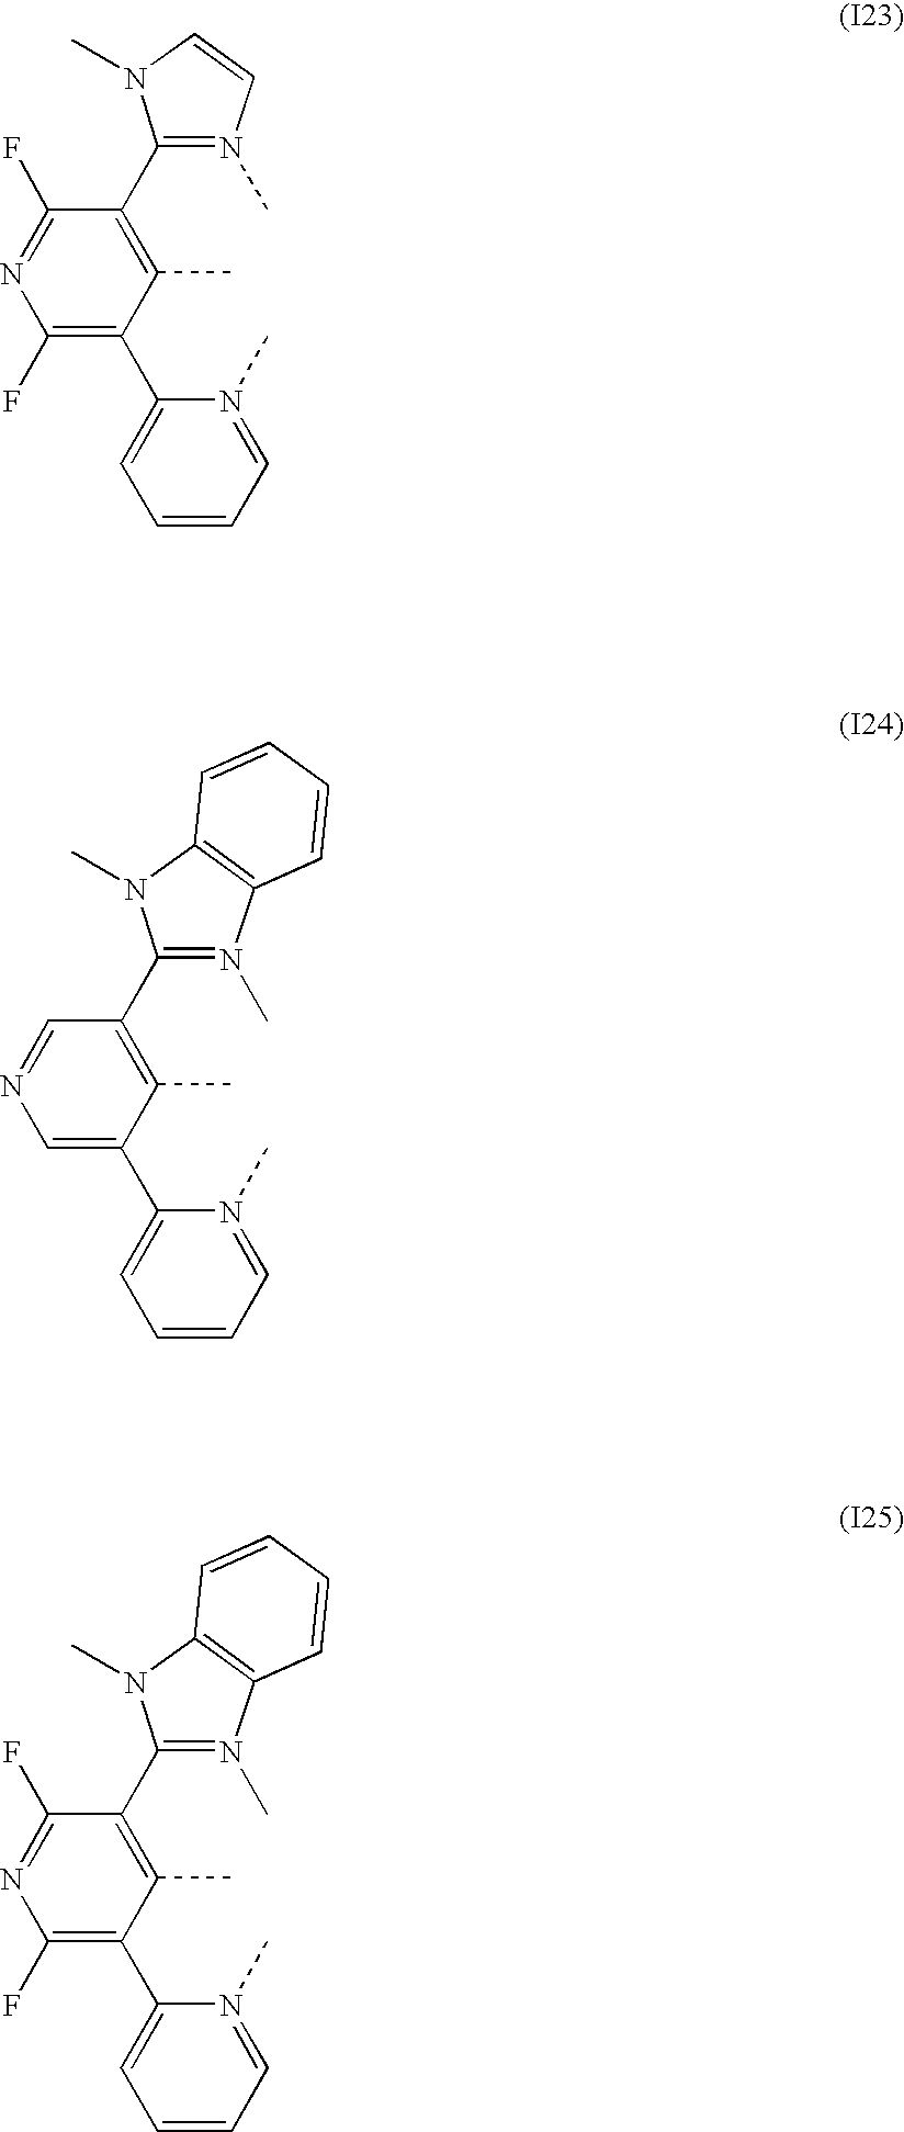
C1(C2=C(C)C(C3=CC=CC=N3C)=C(F)N=C2F)=N(C)C=CN1C.C1(C2=C(C)C(C3=CC=CC=N3C)=CN=C2)=N(C)C2=C(N1C)C=CC=C2.C1(C2=C(C)C(C3=CC=CC=N3C)=C(F)N=C2F)=N(C)C2=C(N1C)C=CC=C2
